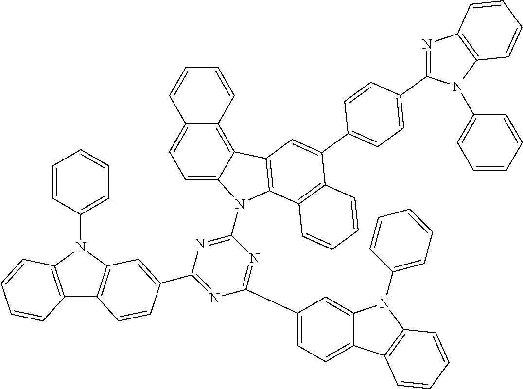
C1=C2C(=C3C(=C1)C=CC=C3)C1=C(N2C2=NC(C3=CC4=C(C5=C(N4C4=CC=CC=C4)C=CC=C5)C=C3)=NC(C3=CC=C4C(=C3)N(C3=CC=CC=C3)C3=C4C=CC=C3)=N2)C2=C(C(C3=CC=C(C4=NC5=C(N4C4=CC=CC=C4)C=CC=C5)C=C3)=C1)C=CC=C2
